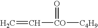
C=C[CO](=O)[C4H9]
